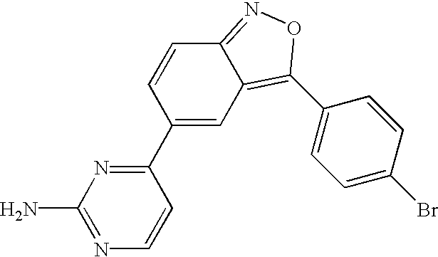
C1(C2=CC3=C(C4=CC=C(Br)C=C4)ON=C3C=C2)=NC(N)=NC=C1
